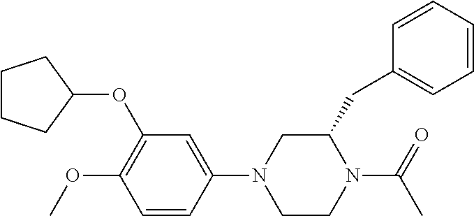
C1CCC(OC2=C(OC)C=CC(N3CCN(C(C)=O)C(CC4=CC=CC=C4)C3)=C2)C1
